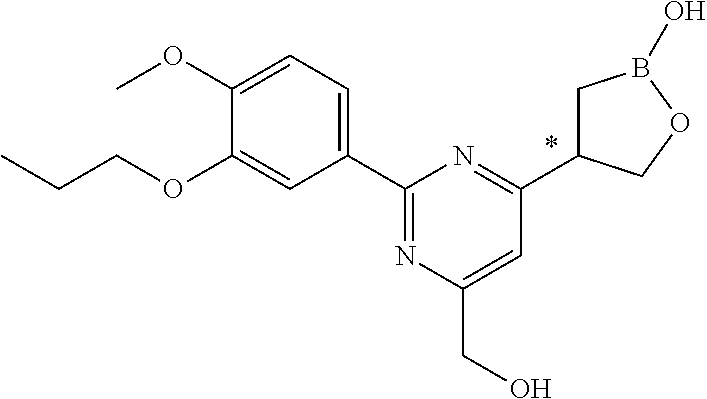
C1(C2=CC=C(OC)C(OCCC)=C2)=NC(CO)=CC(C2CB(O)OC2)=N1
